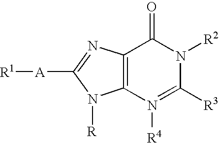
C12=C(N=C([A][R1])N1[R])C(=O)N([R2])C([R3])=N2[R4]
